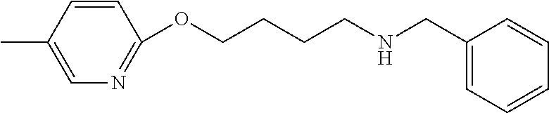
C1=CC(C)=CN=C1OCCCCNCC1=CC=CC=C1
